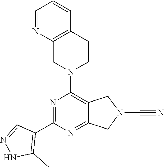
C12=C(CCN(C3=C4C(=NC(C5=C(C)NN=C5)=N3)CN(C#N)C4)C1)C=CC=N2
